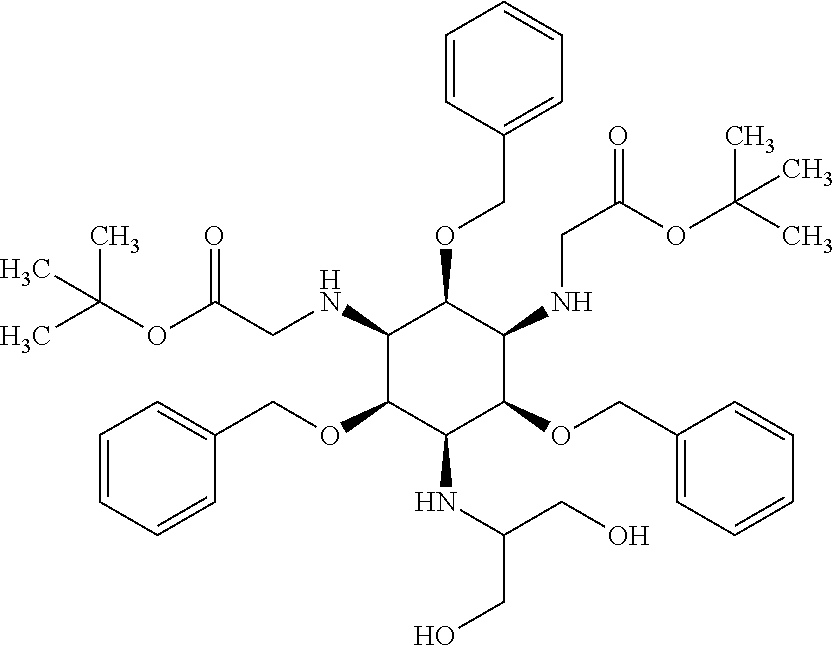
CC(OC(CNC1C(OCC2=CC=CC=C2)C(NCC(=O)OC(C)(C)C)C(OCC2=CC=CC=C2)C(NC(CO)CO)C1OCC1=CC=CC=C1)=O)(C)C
